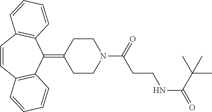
C1(=C2CCN(C(=O)CCNC(=O)C(C)(C)C)CC2)C2=C(C=CC3=C1C=CC=C3)C=CC=C2
